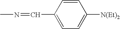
CN=CC1=CC=C([N(Et)2])C=C1
